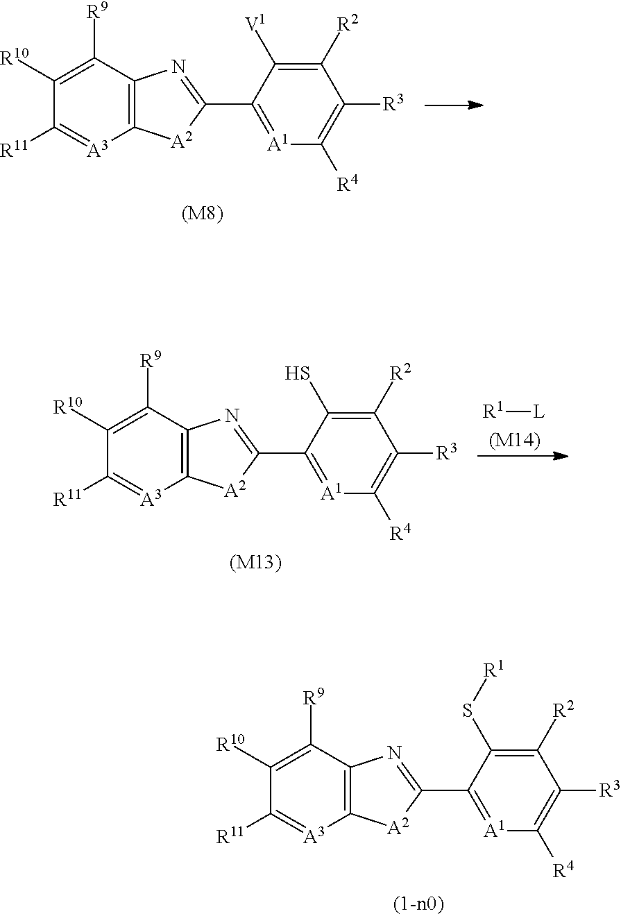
C1([R2])=C(S[R1])C(C2=NC3=C([A2]2)[A3]=C([R11])C([R10])=C3[R9])=[A1]C([R4])=C1[R3].C1([R2])=C([V1])C(C2=NC3=C([A2]2)[A3]=C([R11])C([R10])=C3[R9])=[A1]C([R4])=C1[R3].[(M8)].C1([R2])=C(S)C(C2=NC3=C([A2]2)[A3]=C([R11])C([R10])=C3[R9])=[A1]C([R4])=C1[R3].[R1][L].[(M14)].[(M13)]
